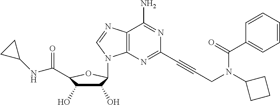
C12=C(N=C(C#CCN(C3CCC3)C(C3=CC=CC=C3)=O)N=C1N)N(C1C(O)C(O)C(C(=O)NC3CC3)O1)C=N2
